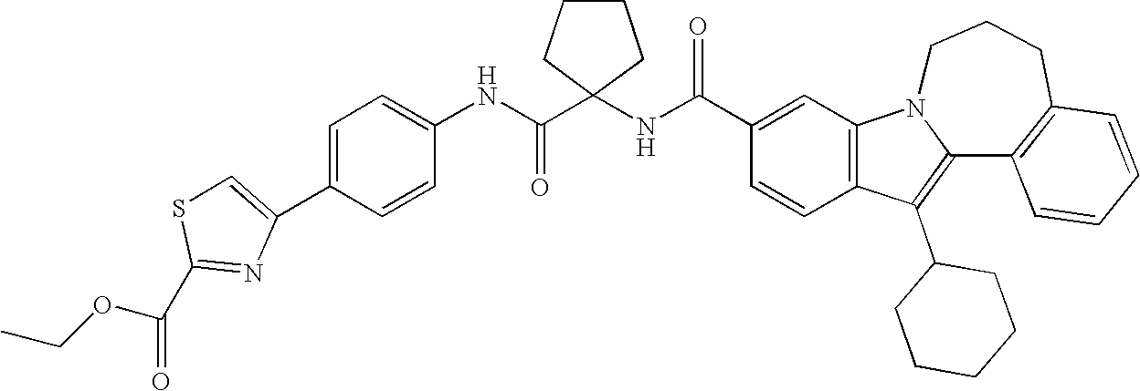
C1(C(NC2(C(NC3=CC=C(C4=CSC(C(OCC)=O)=N4)C=C3)=O)CCCC2)=O)=CC2=C(C=C1)C(C1CCCCC1)=C1N2CCCC2=C1C=CC=C2
